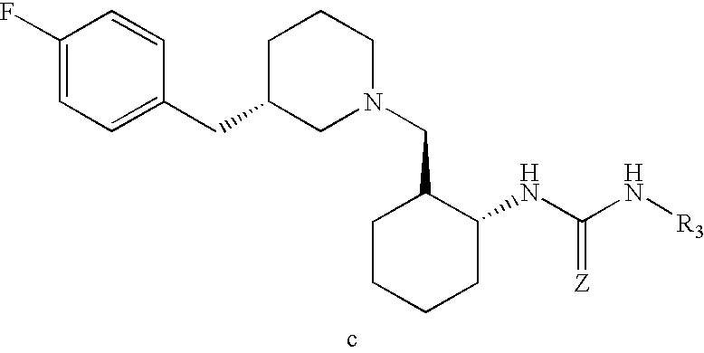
C1(F)=CC=C(CC2CCCN(CC3CCCCC3NC(N[R3])=[Z])C2)C=C1
